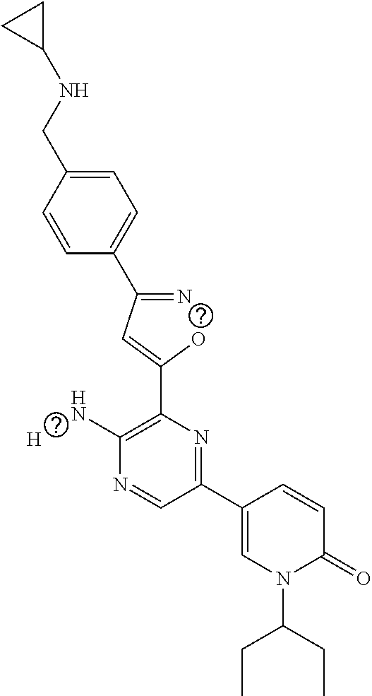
C1=CC(CNC2CC2)=CC=C1C(=N)C=C(O)C1=C(N)N=CC(C2=CN(C(CC)CC)C(=O)C=C2)=N1.[H]
